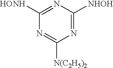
N1=C([N(C2H5)2])N=C([NHOH])N=C1[HONH]
